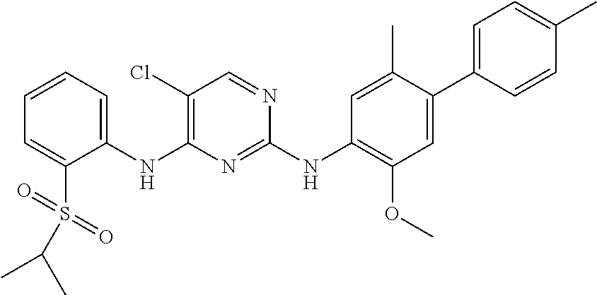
C1(NC2=C(Cl)C=NC(NC3=C(OC)C=C(C4=CC=C(C)C=C4)C(C)=C3)=N2)=CC=CC=C1S(=O)(=O)C(C)C
